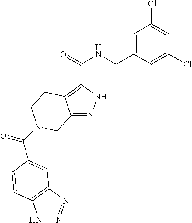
N1N=NC2=C1C=CC(C(=O)N1CCC3=C(C(=O)NCC4=CC(Cl)=CC(Cl)=C4)NN=C3C1)=C2
